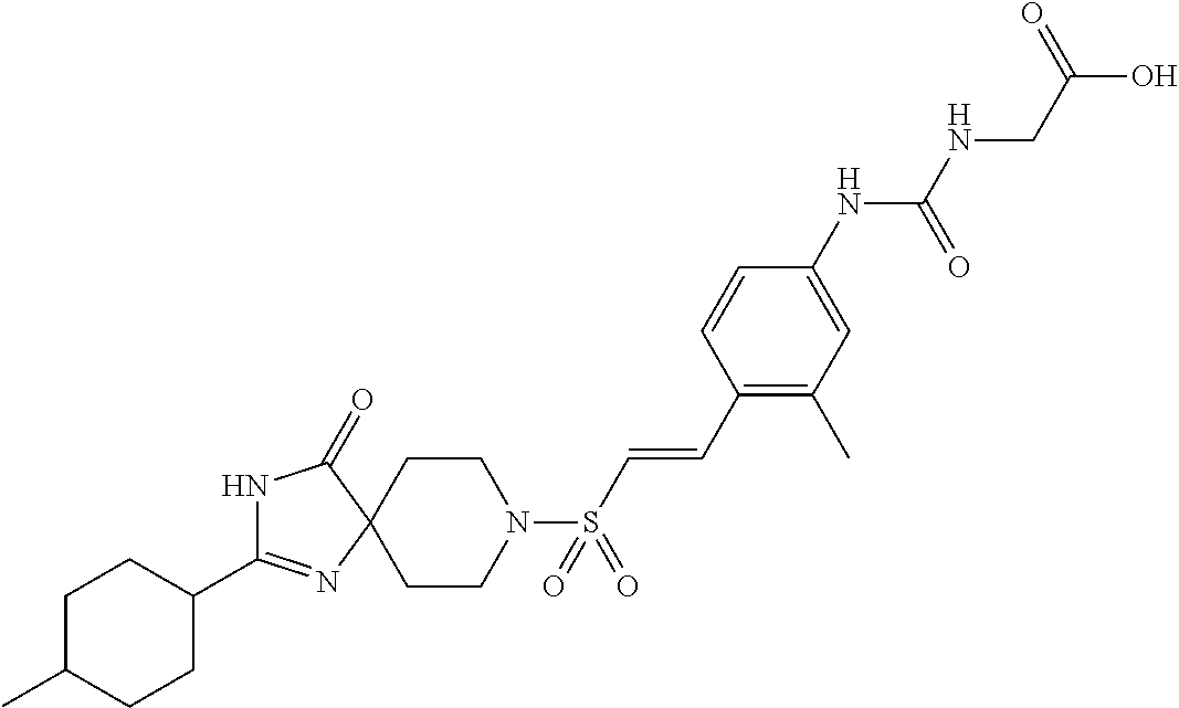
C1C(C)CCC(C2=NC3(C(=O)N2)CCN(S(C=CC2=C(C)C=C(NC(NCC(O)=O)=O)C=C2)(=O)=O)CC3)C1
